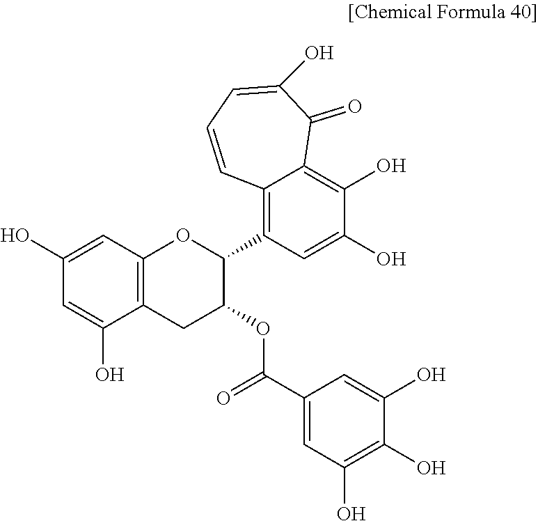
C1(OC(C2=CC(O)=C(O)C(O)=C2)=O)CC2=C(OC1C1=C3C(=C(O)C(O)=C1)C(=O)C(O)=CC=C3)C=C(O)C=C2O
